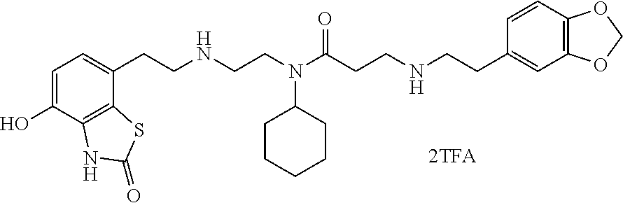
C1=C(O)C2=C(C(CCNCCN(C(CCNCCC3=CC4=C(C=C3)OCO4)=O)C3CCCCC3)=C1)SC(=O)N2
